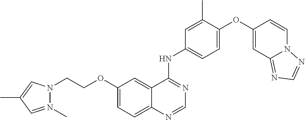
C12=CC=C(OCCN3N(C)=CC(C)=C3)C=C1C(NC1=CC=C(OC3=CC4=NC=NN4C=C3)C(C)=C1)=NC=N2
